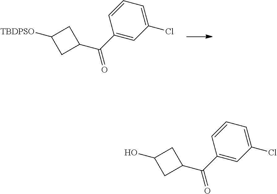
C1([TBDPSO])CC(C(C2=CC(Cl)=CC=C2)=O)C1.C1(O)CC(C(C2=CC(Cl)=CC=C2)=O)C1
